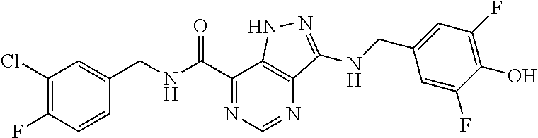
C1(Cl)=C(F)C=CC(CNC(C2=NC=NC3=C2NN=C3NCC2=CC(F)=C(O)C(F)=C2)=O)=C1
